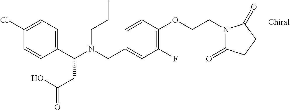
N(CC1=CC(F)=C(OCCN2C(=O)CCC2=O)C=C1)(C(C1=CC=C(Cl)C=C1)CC(=O)O)CCC
